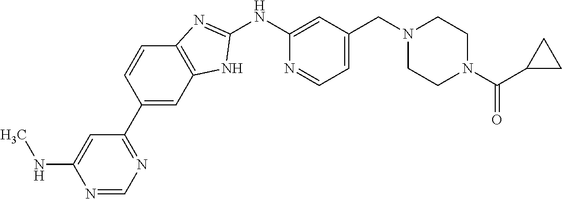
N1=CN=C(C2=CC3=C(C=C2)N=C(NC2=CC(CN4CCN(C(C5CC5)=O)CC4)=CC=N2)N3)C=C1NC
